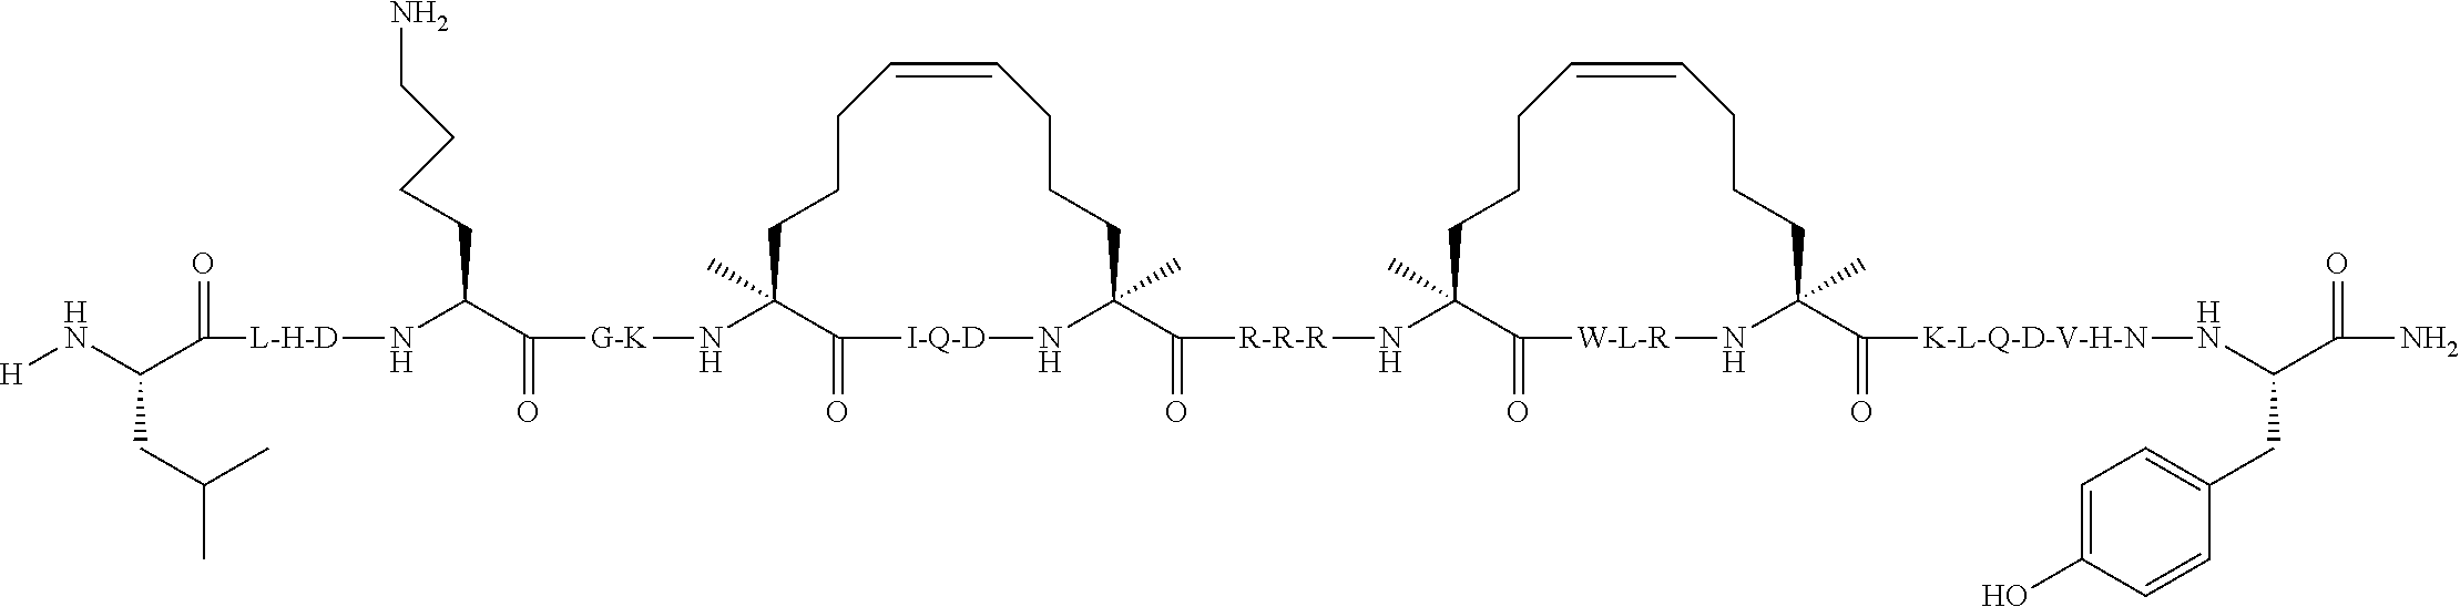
C1CCC=CCCCC(C(=O)[R-R-R]NC2(C)CCCC=CCCCC(C([K-L-Q-D-V-H-N]NC(CC3=CC=C(O)C=C3)C(=O)N)=O)(C)N[W-L-R]C2=O)(C)N[I-Q-D]C(=O)C1(C)N[G-K]C(C(CCCCN)N[L-H-D]C(=O)C(N[H])CC(C)C)=O
